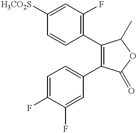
C1=CC([H3CO2S])=CC(F)=C1C1=C(C2=CC=C(F)C(F)=C2)C(=O)OC1C
